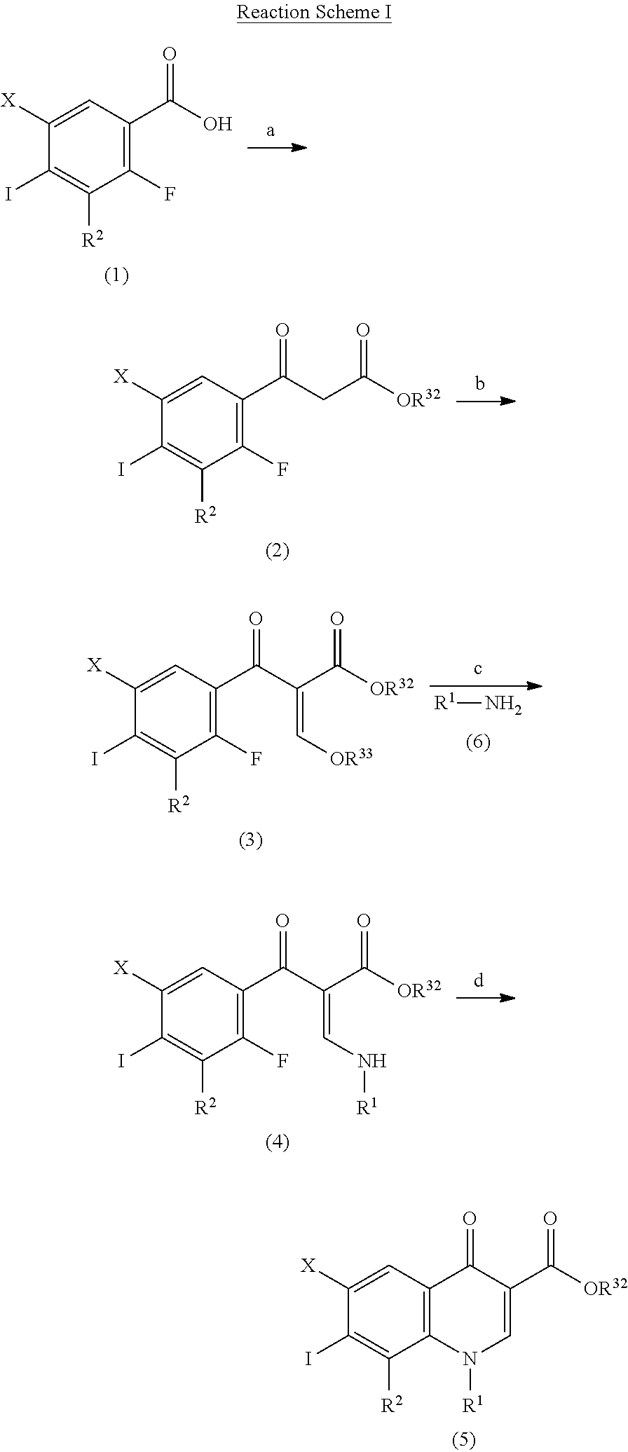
C1([X])=CC2=C(C([R2])=C1I)N([R1])C=C(C([OR32])=O)C2=O.C1([X])=CC(C(O)=O)=C(F)C([R2])=C1I.C1([X])=CC(C(CC([OR32])=O)=O)=C(F)C([R2])=C1I.C1([X])=CC(C(C(C([OR32])=O)=C[OR33])=O)=C(F)C([R2])=C1I.[R1]N.C1([X])=CC(C(C(C([OR32])=O)=CN[R1])=O)=C(F)C([R2])=C1I
